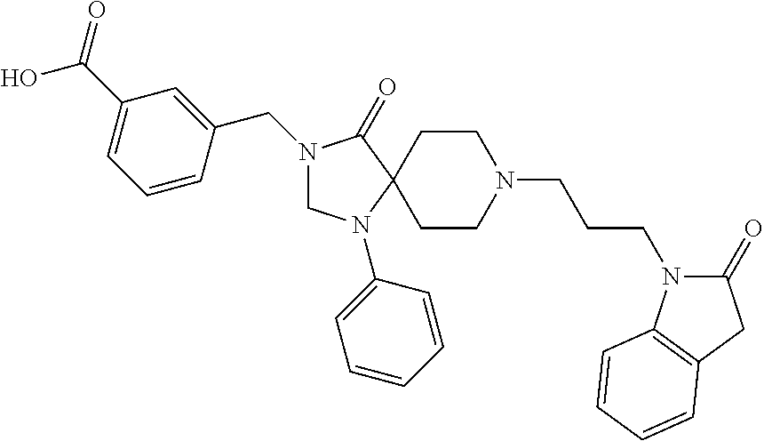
N1(CC2=CC(C(O)=O)=CC=C2)CN(C2=CC=CC=C2)C2(C1=O)CCN(CCCN1C(=O)CC3=C1C=CC=C3)CC2
